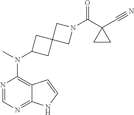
N1=CN=C2C(=C1N(C)C1CC3(C1)CN(C(C1(C#N)CC1)=O)C3)C=CN2
